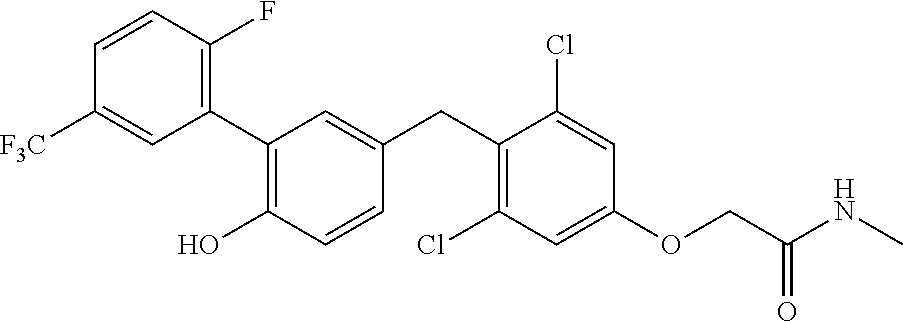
C1(C2=C(O)C=CC(CC3=C(Cl)C=C(OCC(NC)=O)C=C3Cl)=C2)=C(F)C=CC([F3C])=C1
